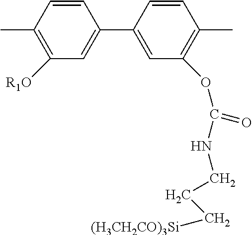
C1(C2=CC(OC(NCCC[(H3CH2CO)3Si])=O)=C(C)C=C2)=CC([R1O])=C(C)C=C1
